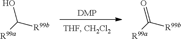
[DMP].C(O)([R99a])[R99b].C(=O)([R99a])[R99b]
